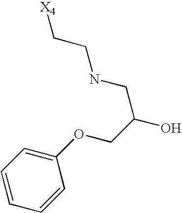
[X4]CCNCC(O)COC1=CC=CC=C1
